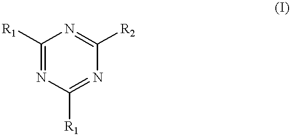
C1([R1])=NC([R1])=NC([R2])=N1
